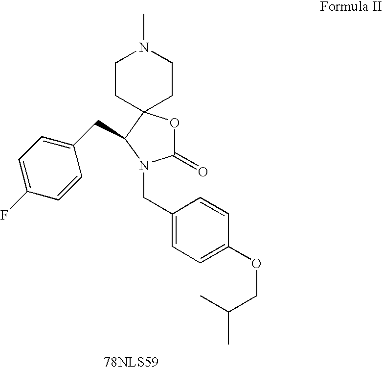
C1CC2(CCN1C)OC(=O)N(CC1=CC=C(OCC(C)C)C=C1)C2CC1=CC=C(F)C=C1
